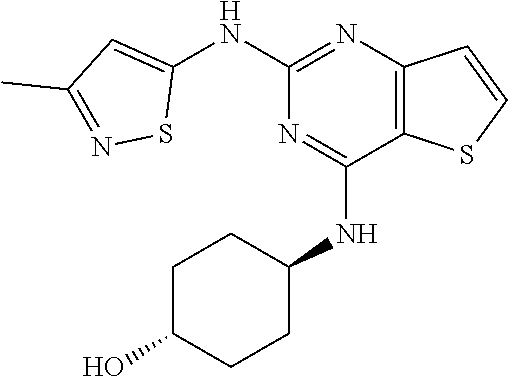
C1(NC2=CC(C)=NS2)=NC2=C(C(NC3CCC(O)CC3)=N1)SC=C2
